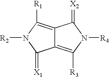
C12=C([R1])N([R2])C(=[X1])C1=C([R3])N([R4])C2=[X2]
